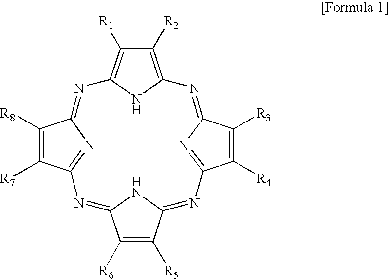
C1([R2])=C2NC(=C1[R1])N=C1C([R8])=C([R7])C(=N1)N=C1C([R6])=C([R5])C(=NC3=NC(=N2)C([R3])=C3[R4])N1
